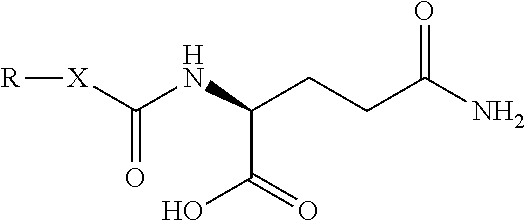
C(CCC(N)=O)(NC([X][R])=O)C(=O)O
